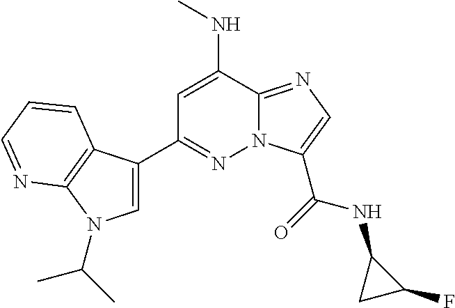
C1(C2=NN3C(=NC=C3C(=O)NC3CC3F)C(NC)=C2)=CN(C(C)C)C2=C1C=CC=N2
